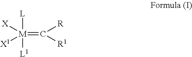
[M](=C([R])[R1])([X1])([X])([L])[L1]
